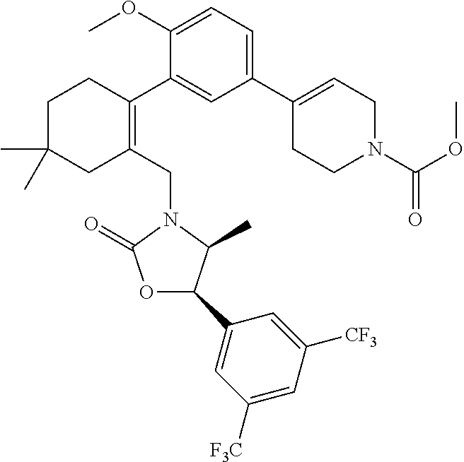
C1(OC)=CC=C(C2=CCN(C(OC)=O)CC2)C=C1C1=C(CN2C(=O)OC(C3=CC([F3C])=CC([CF3])=C3)C2C)CC(C)(C)CC1
